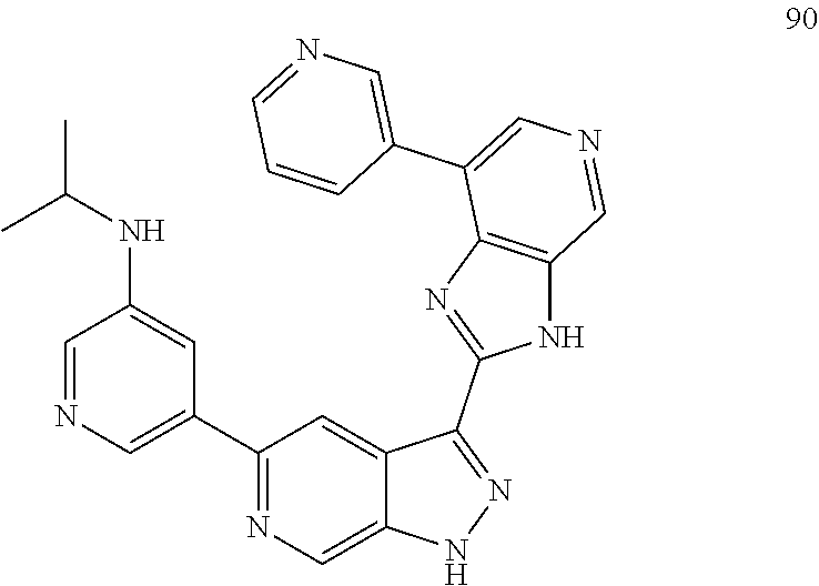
C1=NC=C(C2=NC=C3C(=C2)C(C2=NC4=C(N2)C=NC=C4C2=CN=CC=C2)=NN3)C=C1NC(C)C
